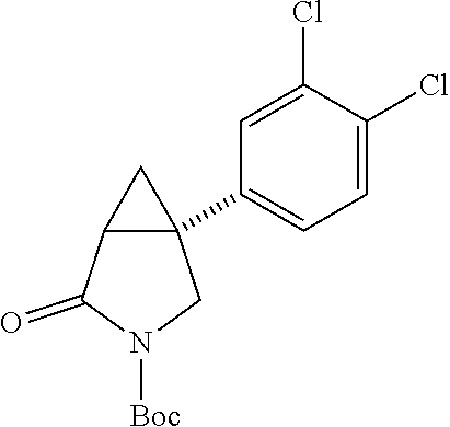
C1(Cl)=CC(C23C(C2)C(=O)N([Boc])C3)=CC=C1Cl
